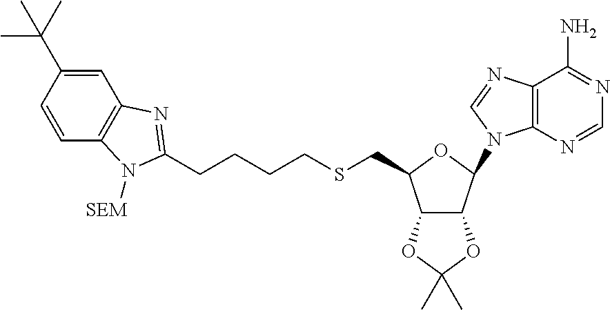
C12=C(N=CN=C1N)N(C1C3C(C(CSCCCCC4=NC5=C(C=CC(C(C)(C)C)=C5)N4[SEM])O1)OC(C)(C)O3)C=N2
